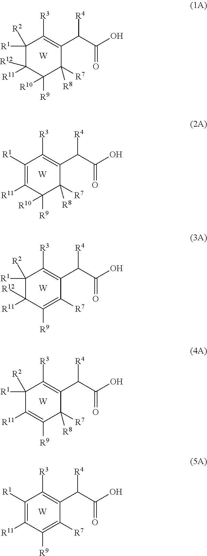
C1([R1])([R2])C([R11])([R12])C([R10])([R9])C([R7])([R8])C(C(C(O)=O)[R4])=C1[R3].[W].C1([R1])=C([R11])C([R10])([R9])C([R7])([R8])C(C(C(O)=O)[R4])=C1[R3].[W].C1([R1])([R2])C([R11])([R12])C([R9])=C([R7])C(C(C(O)=O)[R4])=C1[R3].[W].C1([R1])([R2])C([R11])=C([R9])C([R7])([R8])C(C(C(O)=O)[R4])=C1[R3].[W].C1([R1])=C([R11])C([R9])=C([R7])C(C(C(O)=O)[R4])=C1[R3].[W]
